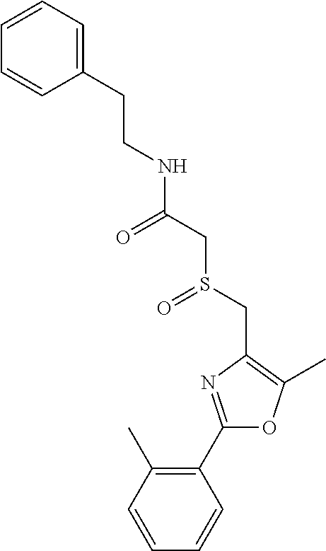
C1=CC=C(CCNC(=O)CS(CC2=C(C)OC(C3=C(C)C=CC=C3)=N2)=O)C=C1
